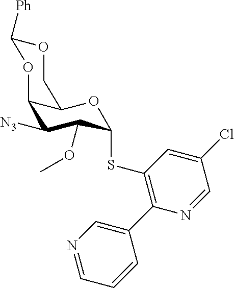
[N3]C1C2C(OC(SC3=C(C4=CN=CC=C4)N=CC(Cl)=C3)C1OC)COC([Ph])O2
